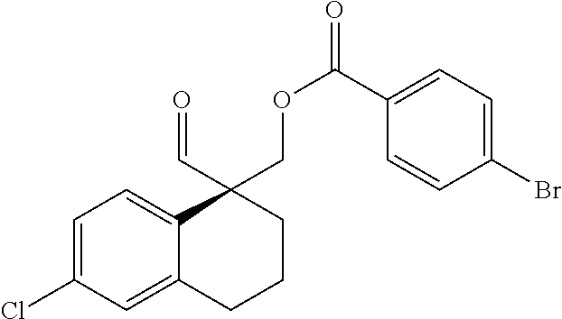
C1=C(Cl)C=C2C(=C1)C(C=O)(COC(=O)C1=CC=C(Br)C=C1)CCC2
